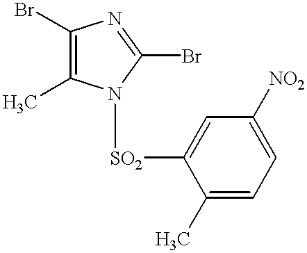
C1=C([SO2]N2C(C)=C(Br)N=C2Br)C(C)=CC=C1[NO2]
